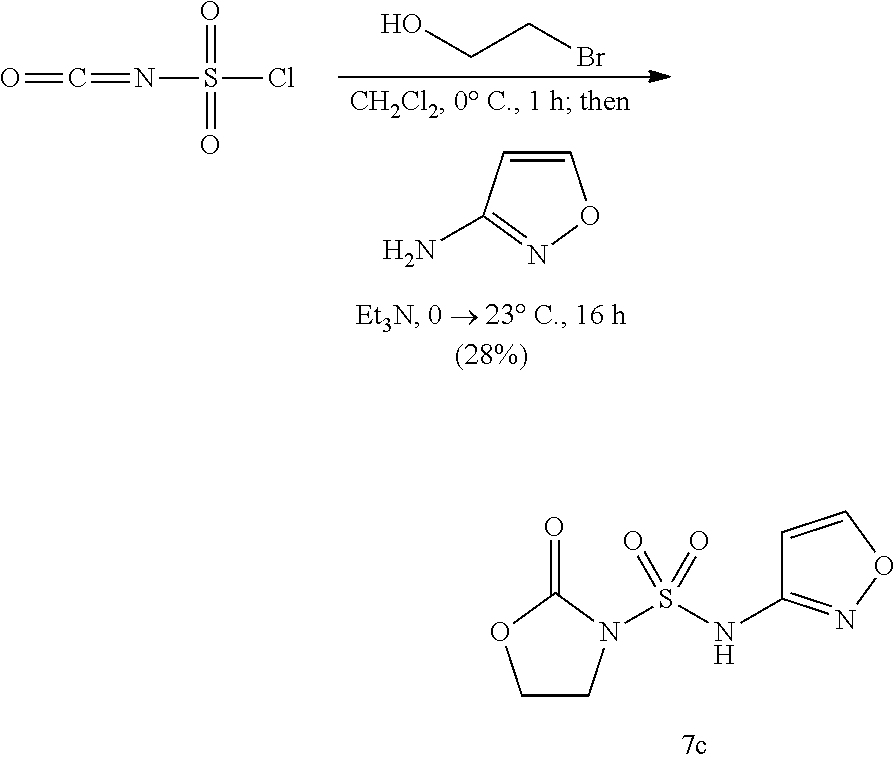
C1=CC(N)=NO1.OCCBr.O=C=NS(=O)(Cl)=O.C1CN(S(NC2=NOC=C2)(=O)=O)C(=O)O1
